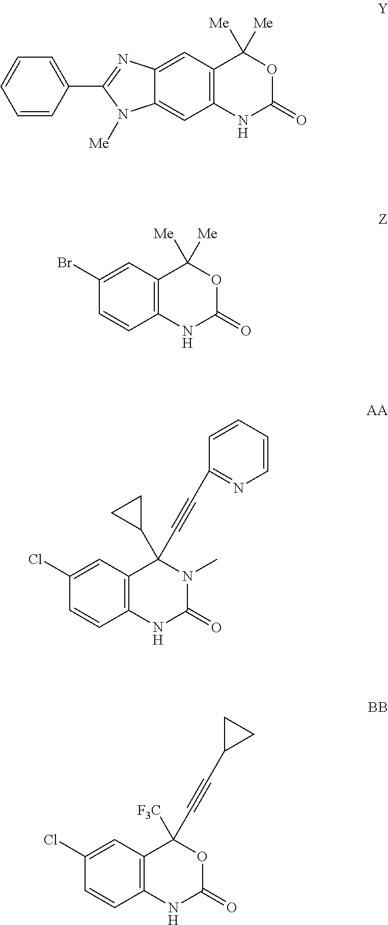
C12=CC3=C(C=C1N([Me])C(C1=CC=CC=C1)=N2)NC(=O)OC3([Me])[Me].C1(Br)=CC2=C(C=C1)NC(=O)OC2([Me])[Me].C1(Cl)=CC2=C(C=C1)NC(=O)N(C)C2(C1CC1)C#CC1=NC=CC=C1.C1(Cl)=CC2=C(C=C1)NC(=O)OC2([F3C])C#CC1CC1
